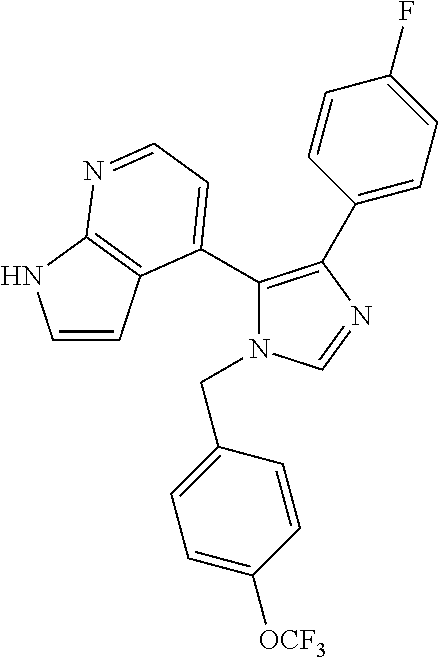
C1(C2=CC=NC3=C2C=CN3)=C(C2=CC=C(F)C=C2)N=CN1CC1=CC=C([OCF3])C=C1
